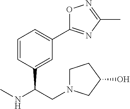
CNC(CN1CCC(O)C1)C1=CC(C2=NC(C)=NO2)=CC=C1
